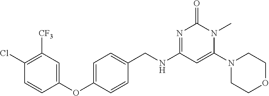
C1(Cl)=C([CF3])C=C(OC2=CC=C(CNC3=NC(=O)N(C)C(N4CCOCC4)=C3)C=C2)C=C1
